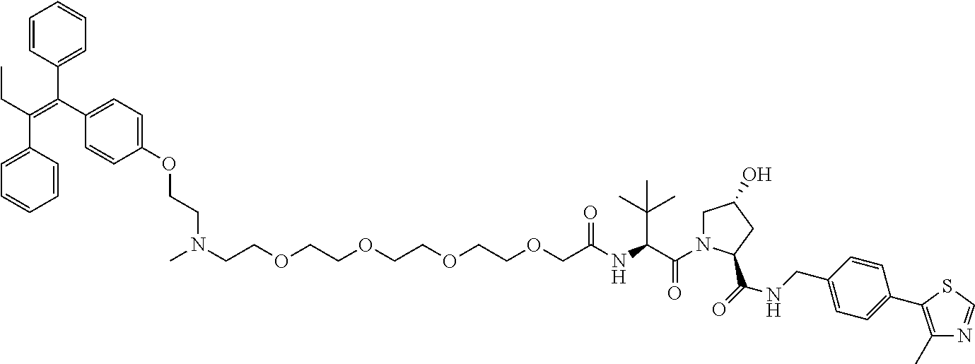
C1=CC(C(C2=CC=C(OCCN(C)CCOCCOCCOCCOCC(NC(C(=O)N3CC(O)CC3C(NCC3=CC=C(C4=C(C)N=CS4)C=C3)=O)C(C)(C)C)=O)C=C2)=C(CC)C2=CC=CC=C2)=CC=C1
